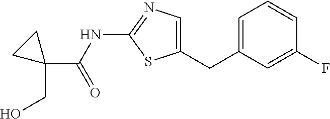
C1(CC2=CC=CC(F)=C2)=CN=C(NC(C2(CO)CC2)=O)S1
